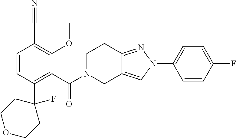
C1(C(=O)N2CC3=CN(C4=CC=C(F)C=C4)N=C3CC2)=C(C2(F)CCOCC2)C=CC(C#N)=C1OC
